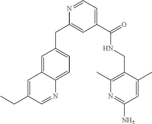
C1=C2C(=CC=C1CC1=CC(C(NCC3=C(C)N=C(N)C=C3C)=O)=CC=N1)N=CC(CC)=C2
